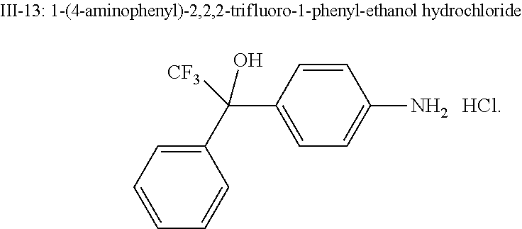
C1=CC=C(C(C2=CC=C(N)C=C2)(O)[CF3])C=C1.[HCl]
